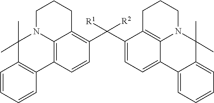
C1(C(C2=C3C4=C(C=C2)C2=C(C=CC=C2)C(C)(C)N4CCC3)([R1])[R2])=CC=C2C3=C1CCCN3C(C)(C)C1=CC=CC=C21
